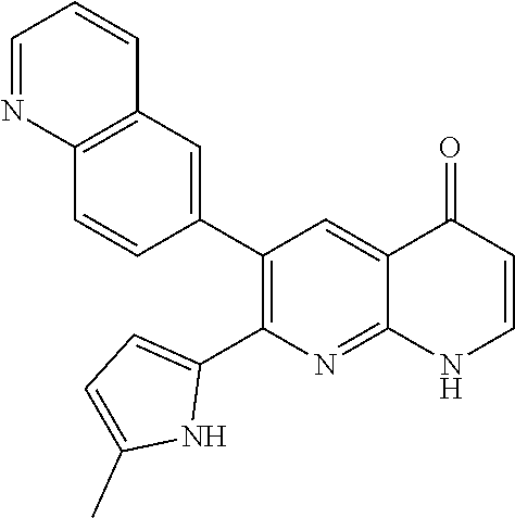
C12=C(C=C(C3=C(C4=CC=C(C)N4)N=C4C(=C3)C(=O)C=CN4)C=C1)C=CC=N2
